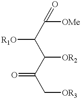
[R1O]C(C(=O)[OMe])C(C(C[OR3])=O)[OR2]
